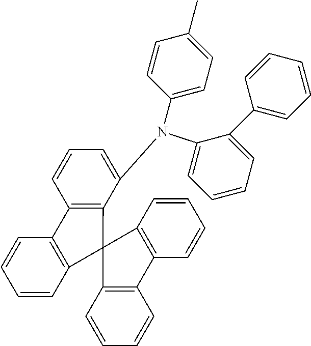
C1=CC=C(N(C2=CC=C(C)C=C2)C2=CC=CC3=C2C2(C4=C3C=CC=C4)C3=C(C=CC=C3)C3=C2C=CC=C3)C(C2=CC=CC=C2)=C1
